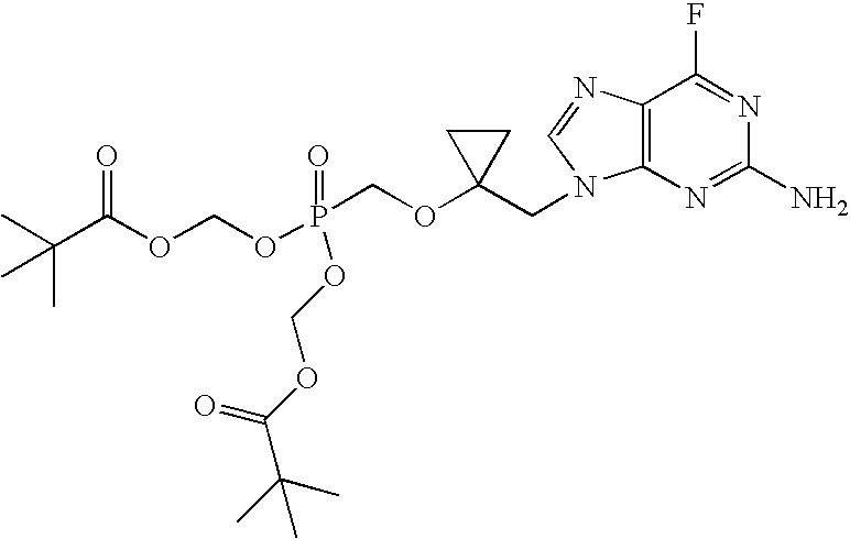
CC(C(OCOP(COC1(CN2C3=C(N=C2)C(F)=NC(N)=N3)CC1)(=O)OCOC(C(C)(C)C)=O)=O)(C)C
